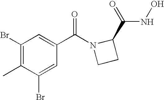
C1(Br)=C(C)C(Br)=CC(C(N2CCC2C(=O)NO)=O)=C1
